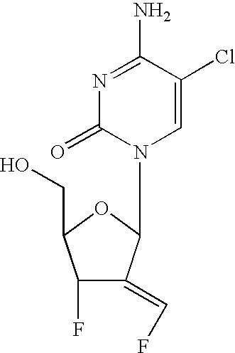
C1=C(Cl)C(N)=NC(=O)N1C1C(=CF)C(F)C(CO)O1
